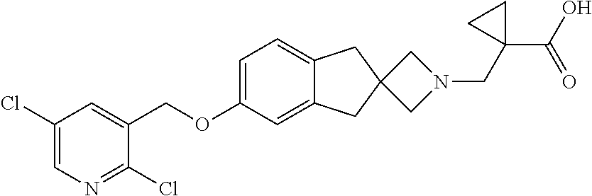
C1=C(OCC2=CC(Cl)=CN=C2Cl)C=C2C(=C1)CC1(C2)CN(CC2(C(O)=O)CC2)C1
